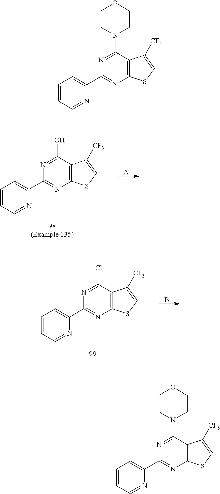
[A].OC1=NC(C2=CC=CC=N2)=NC2=C1C([CF3])=CS2.B.ClC1=NC(C2=CC=CC=N2)=NC2=C1C([CF3])=CS2.C1CN(C2=NC(C3=CC=CC=N3)=NC3=C2C([CF3])=CS3)CCO1.C1CN(C2=NC(C3=CC=CC=N3)=NC3=C2C([CF3])=CS3)CCO1
